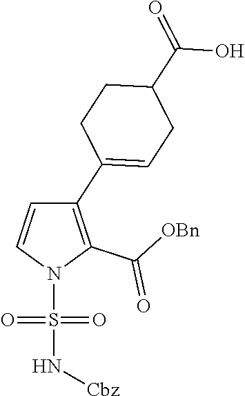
C1(C2=C(C([OBn])=O)N(S(=O)(=O)N[Cbz])C=C2)=CCC(C(=O)O)CC1
